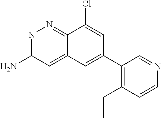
NC1=NN=C2C(=C1)C=C(C1=C(CC)C=CN=C1)C=C2Cl
